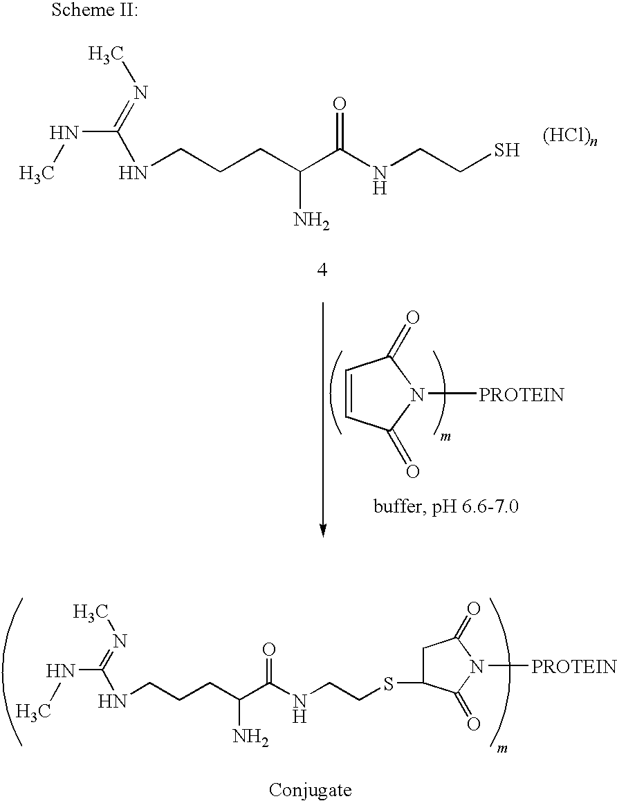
N(C)C(=NC)NCCCC(C(NCCSC1CC(=O)N([PROTEIN])C1=O)=O)N.N(C)C(=NC)NCCCC(C(NCCS)=O)N.C1=CC(=O)N([PROTEIN])C1=O
